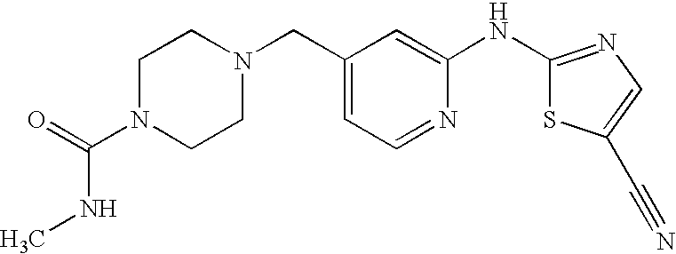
N1=CC=C(CN2CCN(C(=O)NC)CC2)C=C1NC1=NC=C(C#N)S1
